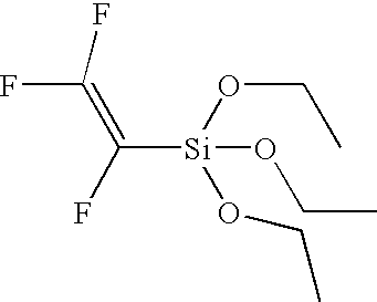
C([Si](OCC)(OCC)OCC)(F)=C(F)F
